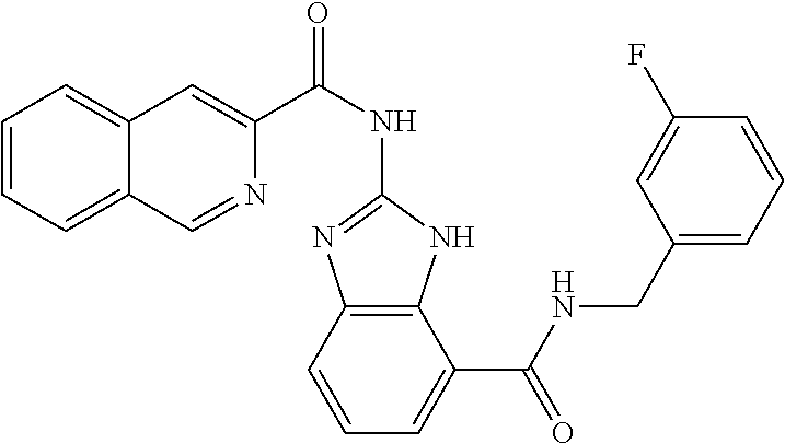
C1=CC=C2C(=C1)C=C(C(NC1=NC3=C(N1)C(C(NCC1=CC=CC(F)=C1)=O)=CC=C3)=O)N=C2
